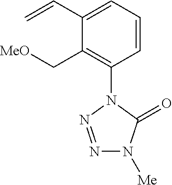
C1=CC=C(C=C)C(C[MeO])=C1N1N=NN([Me])C1=O
